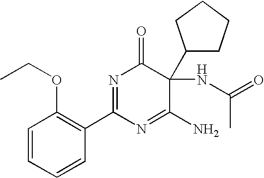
C1=CC=CC(C2=NC(=O)C(NC(=O)C)(C3CCCC3)C(N)=N2)=C1OCC
